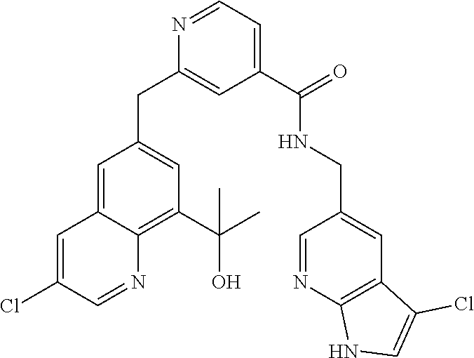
N1=CC=C(C(=O)NCC2=CC3=C(N=C2)NC=C3Cl)C=C1CC1=CC(C(C)(O)C)=C2C(=C1)C=C(Cl)C=N2
